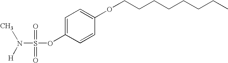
S(OC1=CC=C(OCCCCCCCC)C=C1)(=O)(=O)N([H])C
